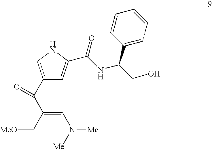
C(C(C(=O)C1=CNC(C(NC(CO)C2=CC=CC=C2)=O)=C1)=CN([Me])[Me])[MeO]
